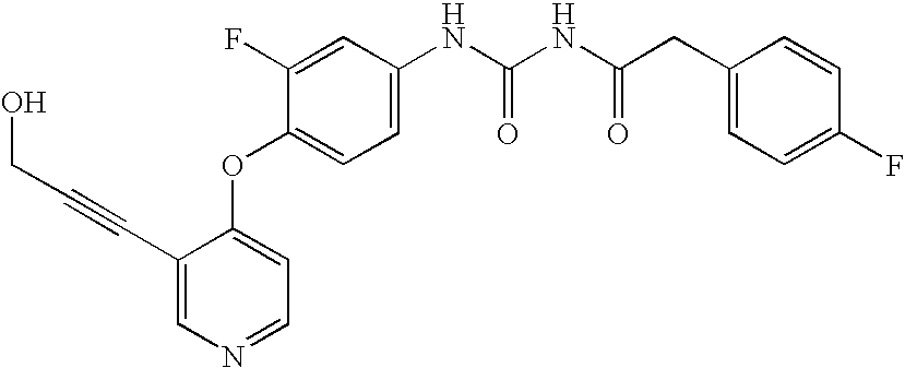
C1=C(NC(NC(CC2=CC=C(F)C=C2)=O)=O)C=C(F)C(OC2=CC=NC=C2C#CCO)=C1
